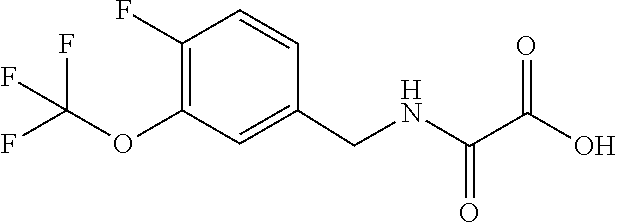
C1(OC(F)(F)F)=C(F)C=CC(CNC(=O)C(=O)O)=C1
